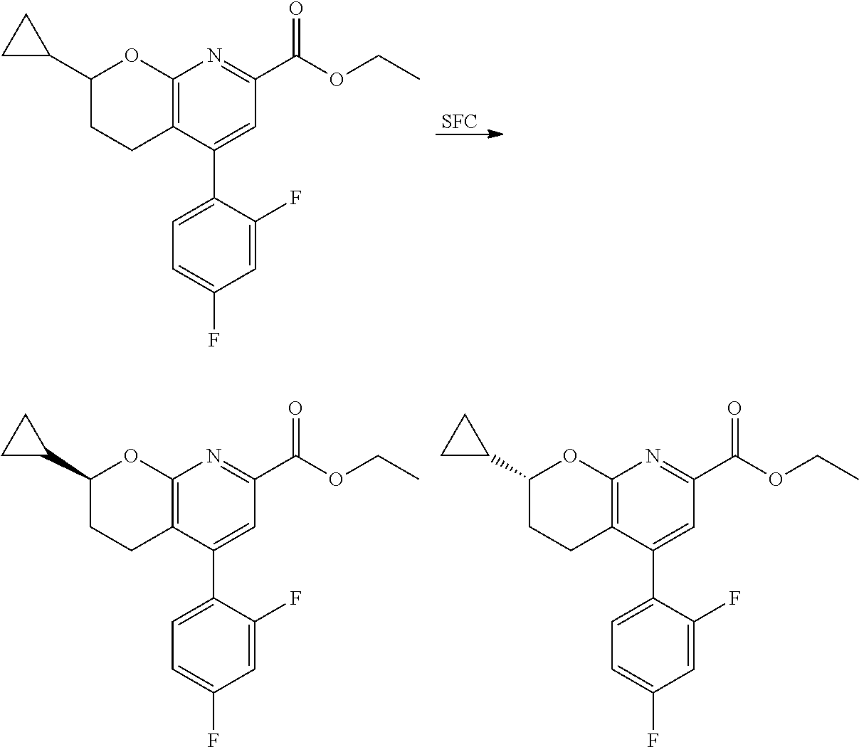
[SFC].C1(C2=CC=C(F)C=C2F)=CC(C(=O)OCC)=NC2=C1CCC(C1CC1)O2.C1(C2=CC=C(F)C=C2F)=CC(C(=O)OCC)=NC2=C1CCC(C1CC1)O2.C1(C2=CC=C(F)C=C2F)=CC(C(=O)OCC)=NC2=C1CCC(C1CC1)O2
